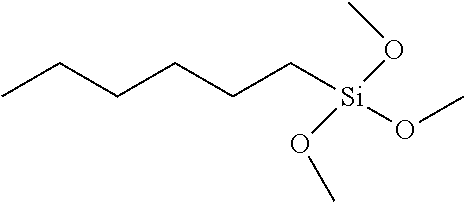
C([Si](OC)(OC)OC)CCCCC
